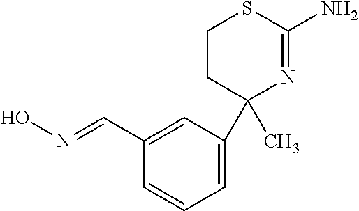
C1CC(C)(C2=CC=CC(C=NO)=C2)N=C(N)S1
